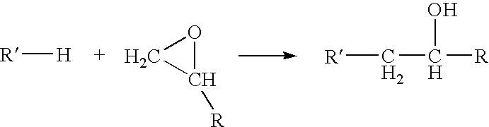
[R][H].C1([R])OC1.[R]CC(O)[R]
